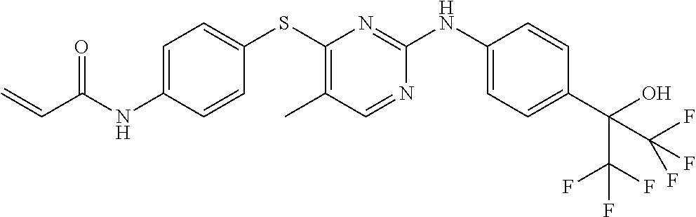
C1=C(NC(C=C)=O)C=CC(SC2=C(C)C=NC(NC3=CC=C(C(O)(C(F)(F)F)C(F)(F)F)C=C3)=N2)=C1
